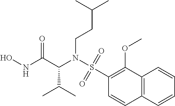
N(C(C(NO)=O)C(C)C)(S(C1=C(OC)C2=C(C=C1)C=CC=C2)(=O)=O)CCC(C)C
